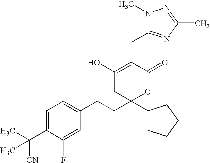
C1=C(C([CN])(C)C)C(F)=CC(CCC2(C3CCCC3)OC(=O)C(CC3=NC(C)=NN3C)=C(O)C2)=C1
